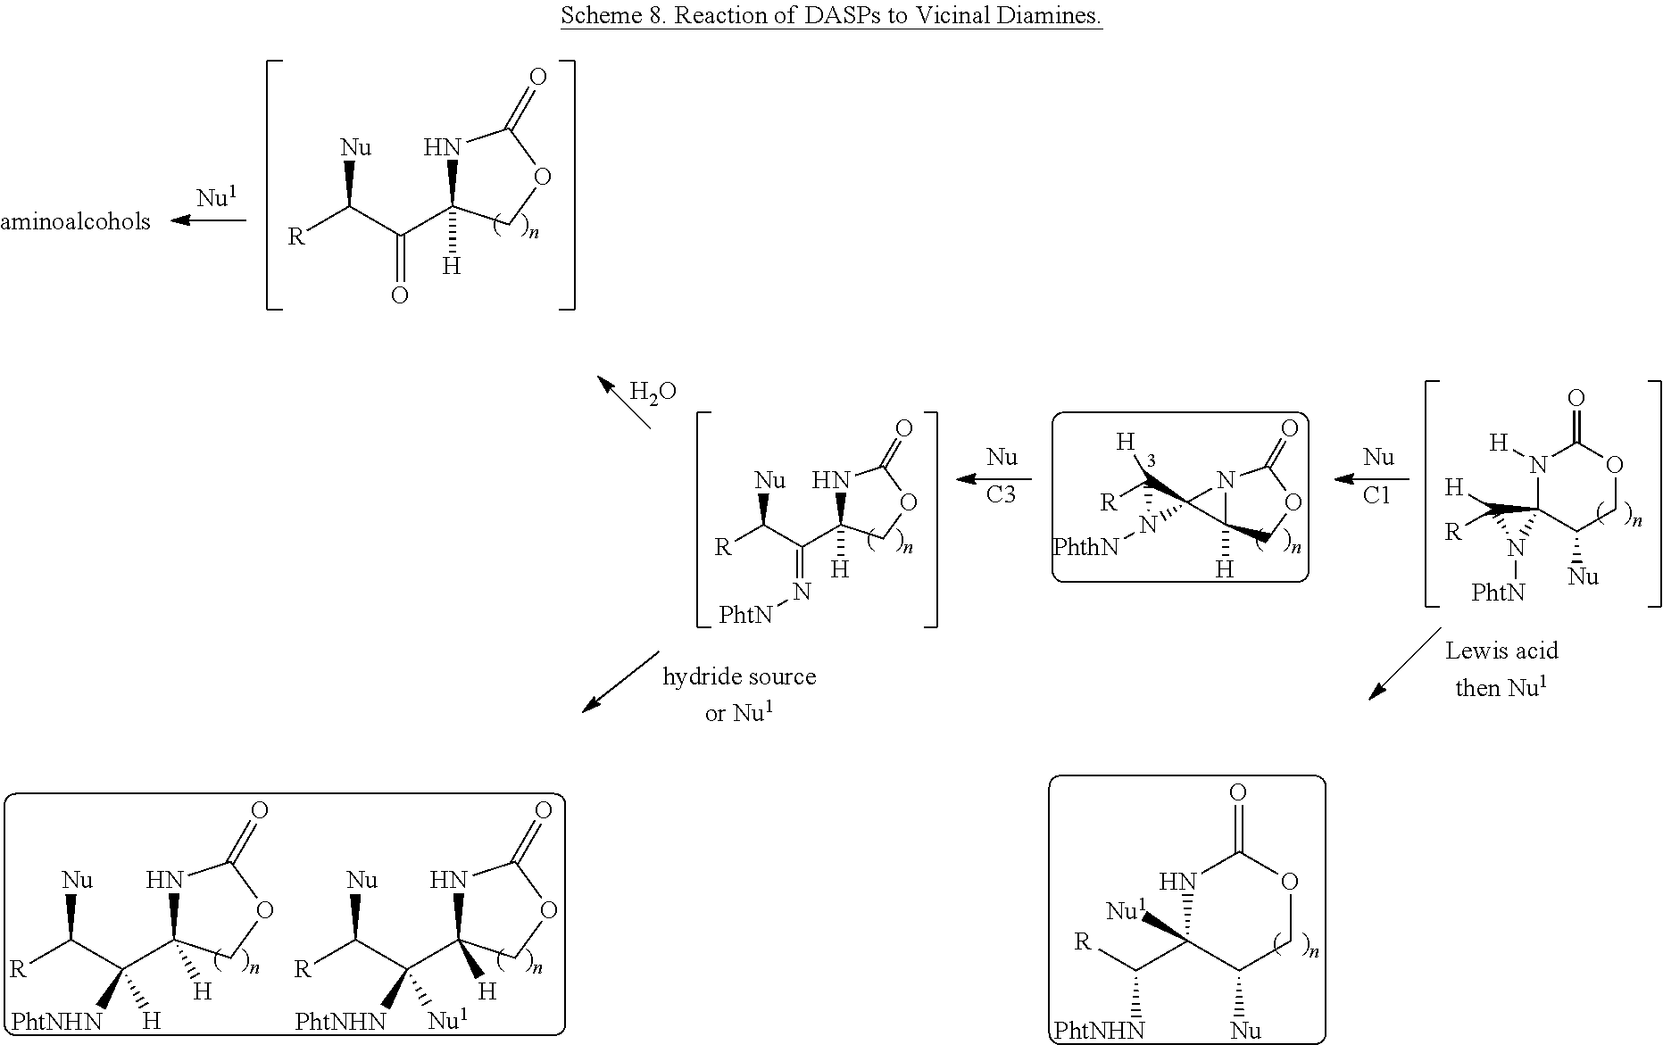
N1C([H])(C(C([R])[Nu])=O)COC1=O.O.[C1].N1C([H])(C(C([R])[Nu])=N[PhtN])COC1=O.[C3].N12C([H])(COC1=O)C21C([R])([H])N1[PhthN].N1([H])C2(C([Nu])COC1=O)C([H])([R])N2[PhtN].N1C([H])(C(C([R])[Nu])([H])[PhtNHN])COC1=O.N1C([H])(C(C([R])[Nu])([Nu1])[PhtNHN])COC1=O.N1C(C([PhtNHN])[R])([Nu1])C([Nu])COC1=O
